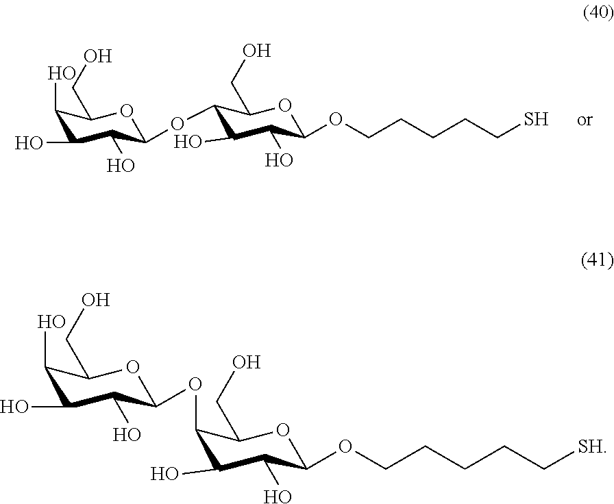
C1(O)C(O)C(O)C(OC2C(O)C(O)C(OCCCCCS)OC2CO)OC1CO.C1(O)C(O)C(O)C(OC2C(O)C(O)C(OCCCCC[SH])OC2CO)OC1CO
